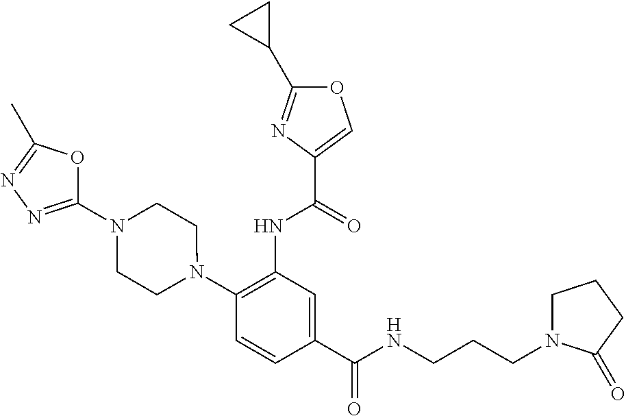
C1(NC(=O)C2=COC(C3CC3)=N2)=C(N2CCN(C3=NN=C(C)O3)CC2)C=CC(C(=O)NCCCN2CCCC2=O)=C1
